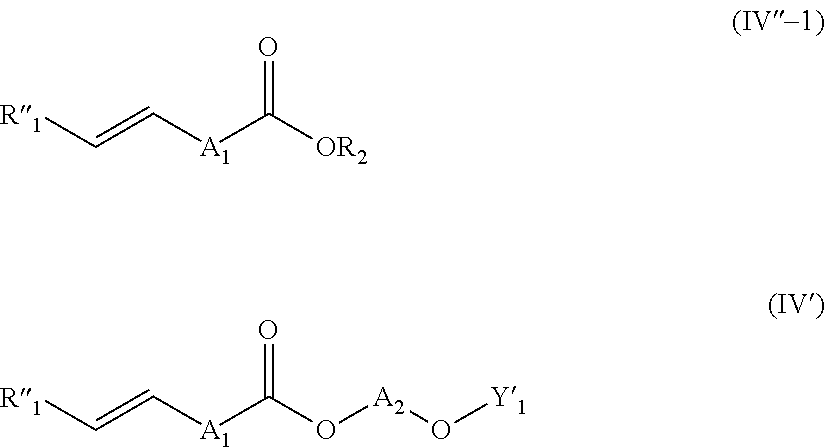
[R1]C=C[A1]C([OR2])=O.[R1]C=C[A1]C(O[A2]O[Y1])=O
